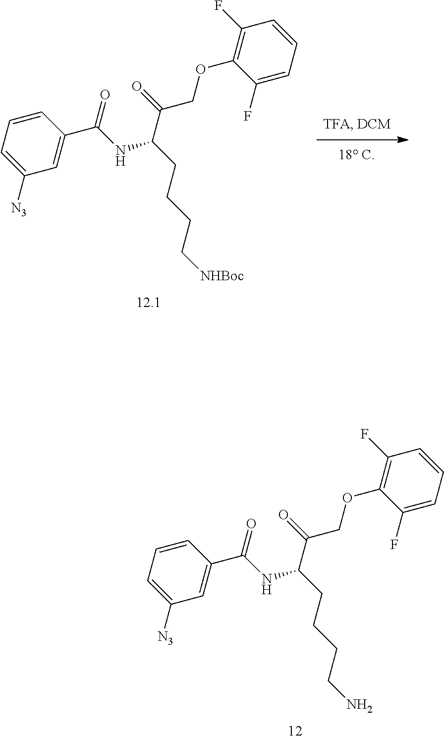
C1=CC=C([N3])C=C1C(NC(CCCCN)C(=O)COC1=C(F)C=CC=C1F)=O.C1=CC=C([N3])C=C1C(NC(CCCC[NHBoc])C(=O)COC1=C(F)C=CC=C1F)=O
